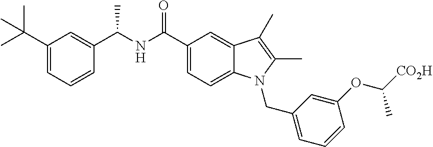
C1=CC=C(CN2C3=CC=C(C(NC(C4=CC(C(C)(C)C)=CC=C4)C)=O)C=C3C(C)=C2C)C=C1OC([CO2H])C
